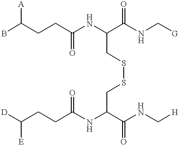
BC(CCC(NC(C(NC[G])=O)CSSCC(NC(CCC([D])[E])=O)C(NC[H])=O)=O)[A]
